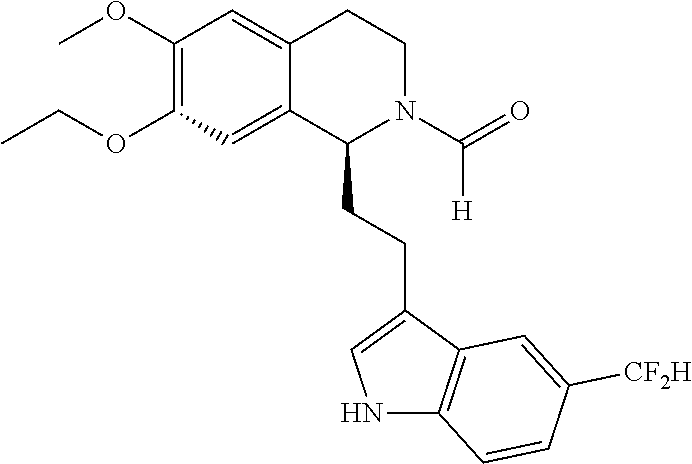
C1(OC)=C(OCC)C=C2C(=C1)CCN(C(=O)[H])C2CCC1=CNC2=C1C=C([CF2H])C=C2
